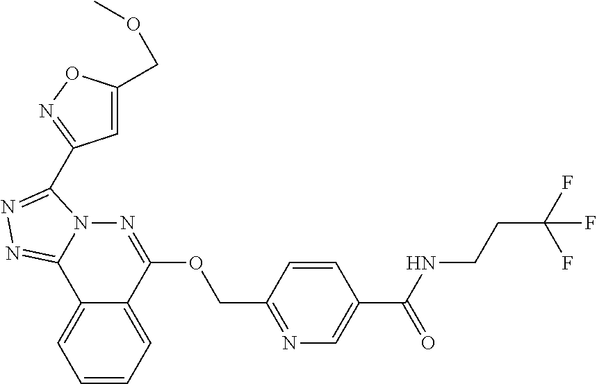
C1=CC=C2C(=C1)C1=NN=C(C3=NOC(COC)=C3)N1N=C2OCC1=NC=C(C(NCCC(F)(F)F)=O)C=C1
